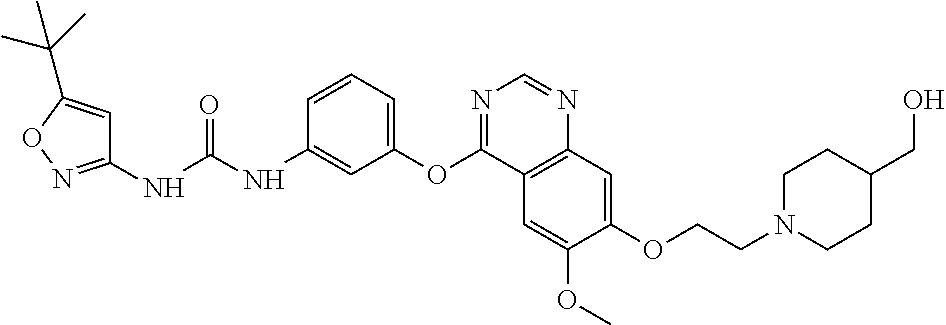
C1(NC(NC2=CC(OC3=NC=NC4=C3C=C(OC)C(OCCN3CCC(CO)CC3)=C4)=CC=C2)=O)=NOC(C(C)(C)C)=C1
